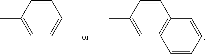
C1(C)=CC2=C(C=C1)C=CC=C2.C1(C)=CC=CC=C1
